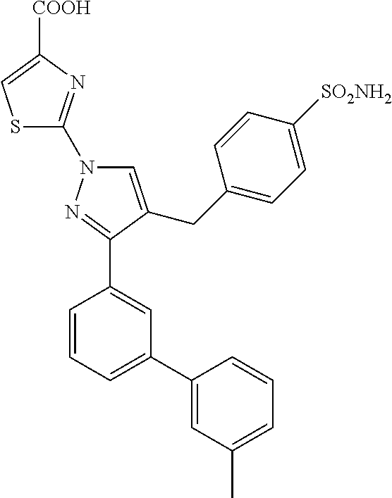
C1=CC=C(C2=CC(C)=CC=C2)C=C1C1=NN(C2=NC([COOH])=CS2)C=C1CC1=CC=C([SO2NH2])C=C1
